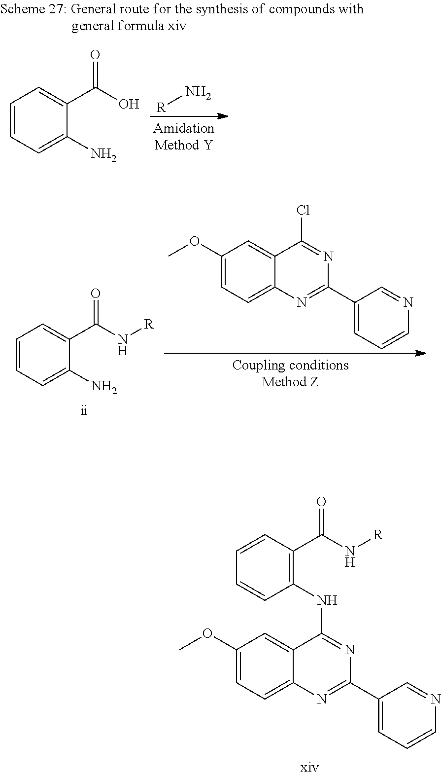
C1=CC(C(N[R])=O)=C(NC2=NC(C3=CC=CN=C3)=NC3=CC=C(OC)C=C23)C=C1.[R]N.C1=CC=C(N)C(C(O)=O)=C1.C1=CC=C(N)C(C(N[R])=O)=C1.[ii].C1(OC)=CC=C2C(=C1)C(Cl)=NC(C1=CC=CN=C1)=N2
